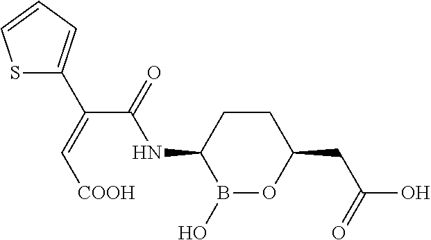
C1CC(NC(C(=C[COOH])C2=CC=CS2)=O)B(O)OC1CC(O)=O
